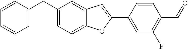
C1(CC2=CC=C3C(=C2)C=C(C2=CC(F)=C(C=O)C=C2)O3)=CC=CC=C1
